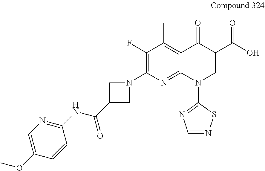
C1=C(OC)C=CC(NC(C2CN(C3=C(F)C(C)=C4C(=N3)N(C3=NC=NS3)C=C(C(O)=O)C4=O)C2)=O)=N1
